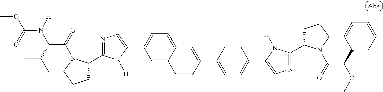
C1(C2CCCN2C(=O)C(C(C)C)N([H])C(=O)OC)=NC=C(C2=CC=C3C(=C2)C=CC(C2=CC=C(C4=CN=C(C5CCCN5C(=O)C(C5=CC=CC=C5)OC)N4[H])C=C2)=C3)N1[H]
